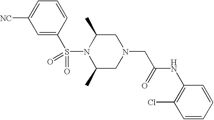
C1=C(S(N2C(C)CN(CC(=O)NC3=C(Cl)C=CC=C3)CC2C)(=O)=O)C=CC=C1[NC]
